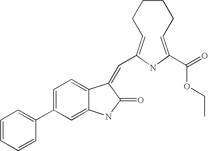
C1=C(C2=CC=CC=C2)C=C2C(=C1)C(=CC1=CCCCCC=C(C(=O)OCC)N1)C(=O)N2
